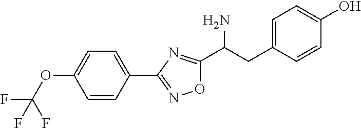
C1=C(OC(F)(F)F)C=CC(C2=NOC(C(CC3=CC=C(O)C=C3)N)=N2)=C1
